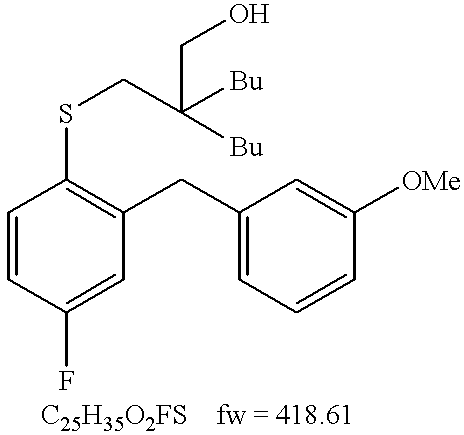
C1=CC(F)=CC(CC2=CC=CC([OMe])=C2)=C1SCC([Bu])(CO)[Bu].[C25H35O2FS    fw = 418.61]
